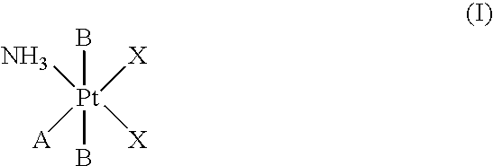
N[Pt]([A])([X])([X])(B)B
